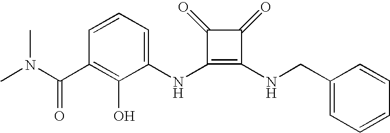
CN(C(C1=C(O)C(NC2=C(NCC3=CC=CC=C3)C(=O)C2=O)=CC=C1)=O)C
